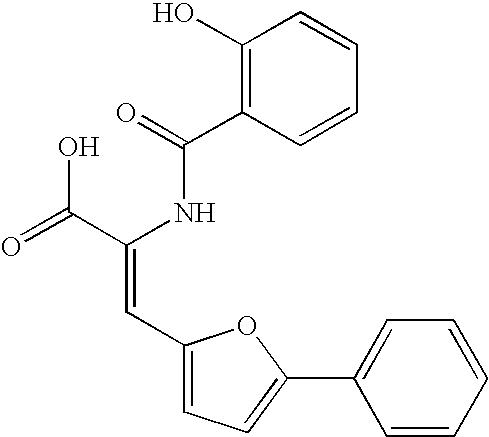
C1(O)=C(C(=O)NC(C(=O)O)=CC2=CC=C(C3=CC=CC=C3)O2)C=CC=C1
